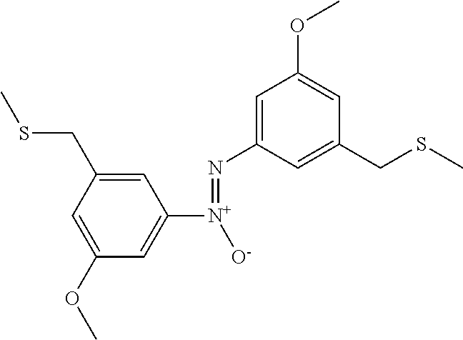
C1=C(N=[N+](C2=CC(OC)=CC(CSC)=C2)[O-])C=C(CSC)C=C1OC
